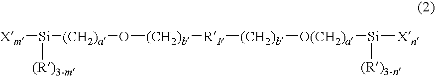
[Xm][Si]([(R)3-m])[(CH2)a]O[(CH2)b][RF][(CH2)b][O(CH2)a][Si]([Xn])[(R)3-n]
